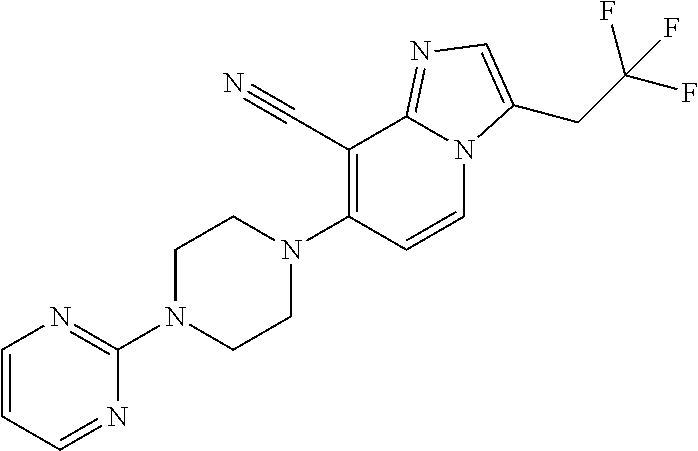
C1=CC=NC(N2CCN(C3=C(C#N)C4=NC=C(CC(F)(F)F)N4C=C3)CC2)=N1
